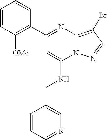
C1=CC([OMe])=C(C2=NC3=C(Br)C=NN3C(NCC3=CN=CC=C3)=C2)C=C1
